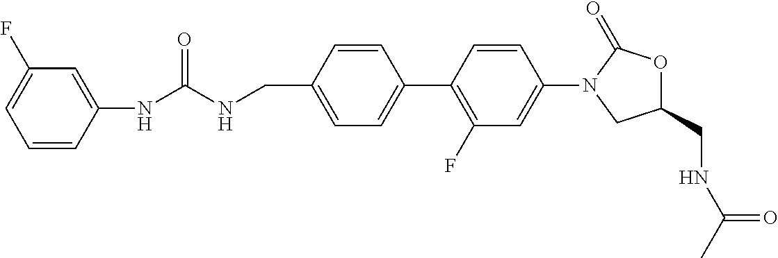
N(C(NC1=CC(F)=CC=C1)=O)CC1=CC=C(C2=C(F)C=C(N3CC(CNC(C)=O)OC3=O)C=C2)C=C1
